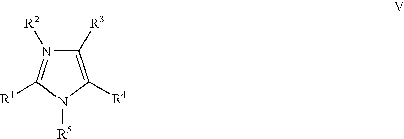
C1([R3])=C([R4])N([R5])C([R1])=N1[R2]
